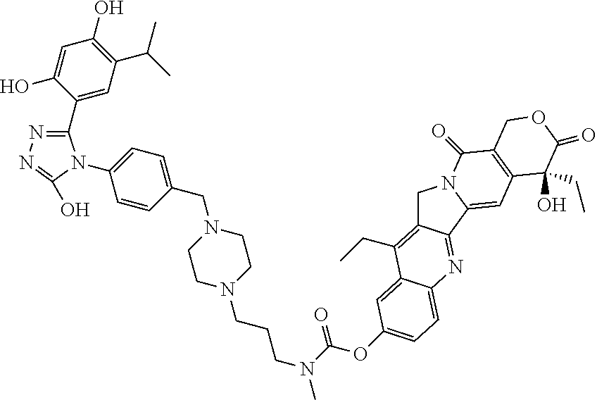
C1C2=C(CC)C3=CC(OC(N(CCCN4CCN(CC5=CC=C(N6C(C7=CC(C(C)C)=C(O)C=C7O)=NN=C6O)C=C5)CC4)C)=O)=CC=C3N=C2C2=CC3=C(C(=O)N12)COC(=O)C3(O)CC
